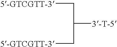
[5-GTCGTT-3]CC([3-T-5])C[5-GTCGTT-3]
